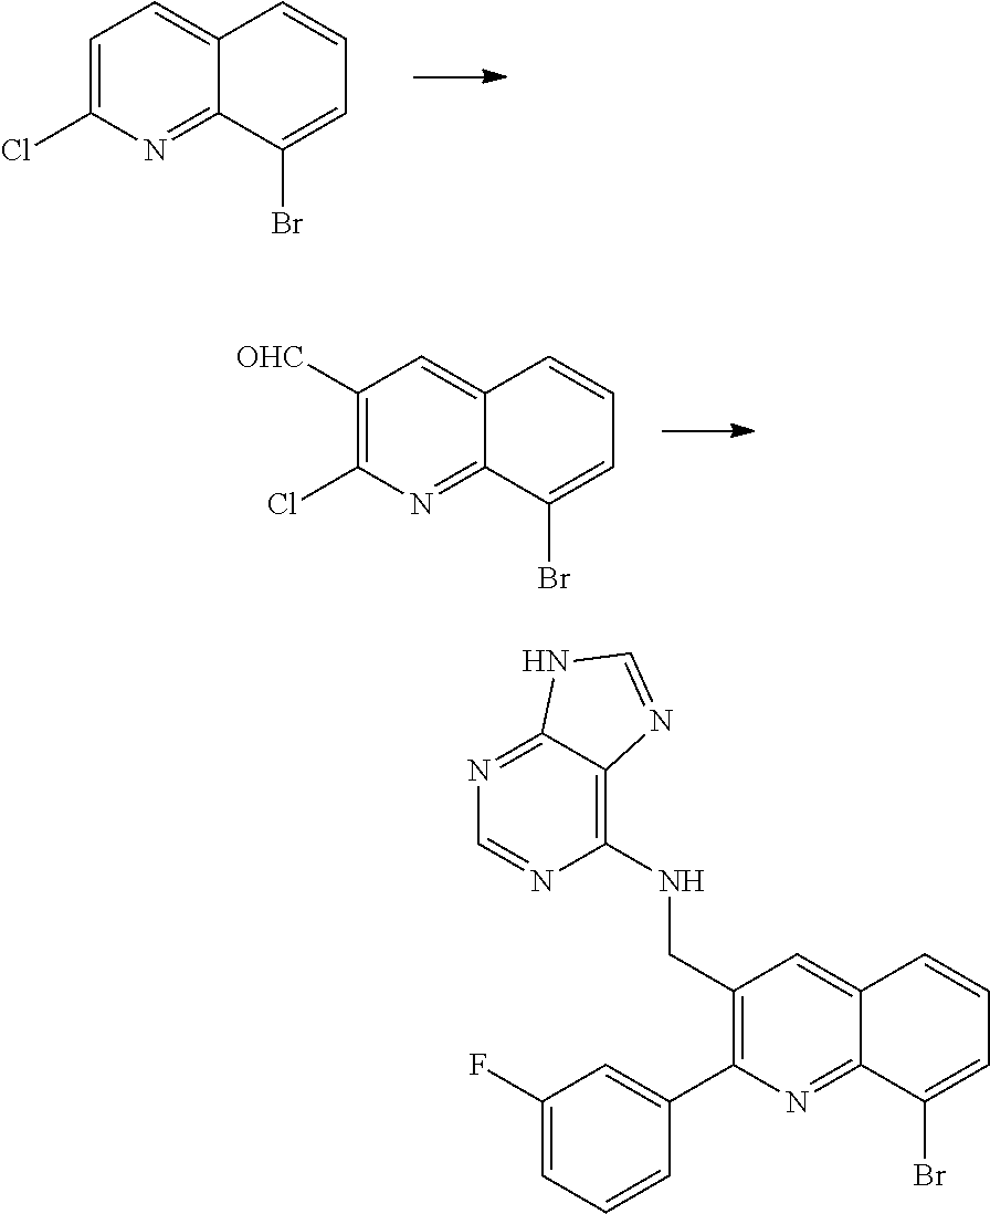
ClC1=CC=C2C(=N1)C(Br)=CC=C2.ClC1=C([OHC])C=C2C(=N1)C(Br)=CC=C2.C1(C2=C(CNC3=C4C(=NC=N3)NC=N4)C=C3C(=N2)C(Br)=CC=C3)=CC(F)=CC=C1
